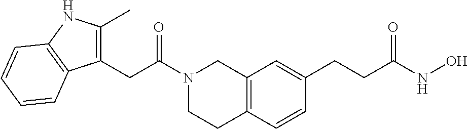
C12=C(C=CC(CCC(NO)=O)=C1)CCN(C(CC1=C(C)NC3=C1C=CC=C3)=O)C2
